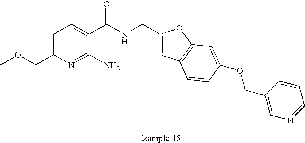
C1=C(COC)N=C(N)C(C(NCC2=CC3=C(O2)C=C(OCC2=CN=CC=C2)C=C3)=O)=C1
